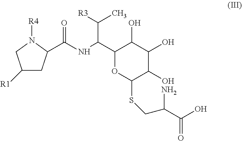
C1([R1])CC(C(NC(C2C(O)C(O)C(O)C(SCC(N)C(O)=O)O2)C([R3])C)=O)N([R4])C1
